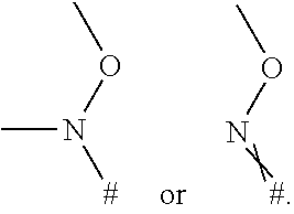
CN(OC)[#].N(OC)=[#]
